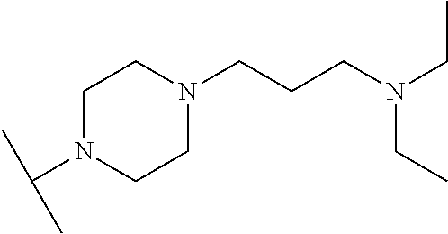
C1N(C(C)C)CCN(CCCN(CC)CC)C1
